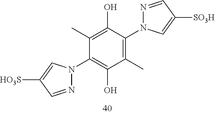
C1(O)=C(N2N=CC([HO3S])=C2)C(C)=C(O)C(N2N=CC([SO3H])=C2)=C1C
